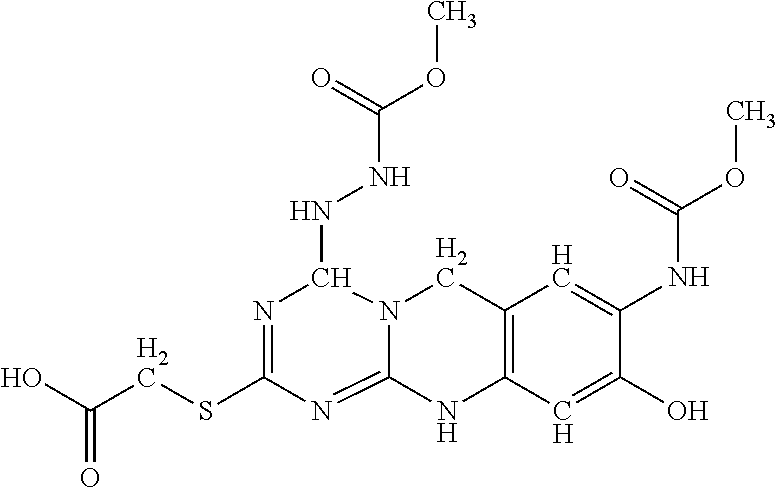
OC(CSC1=NC(NNC(OC)=O)N2C(=N1)NC1=C(C=C(NC(OC)=O)C(O)=C1)C2)=O
